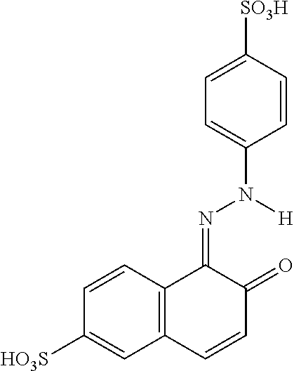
C1=CC([SO3H])=CC=C1N([H])N=C1C2=C(C=CC1=O)C=C([HO3S])C=C2
